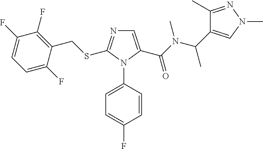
C1=C(C(N(C(C2=CN(C)N=C2C)C)C)=O)N(C2=CC=C(F)C=C2)C(SCC2=C(F)C(F)=CC=C2F)=N1
